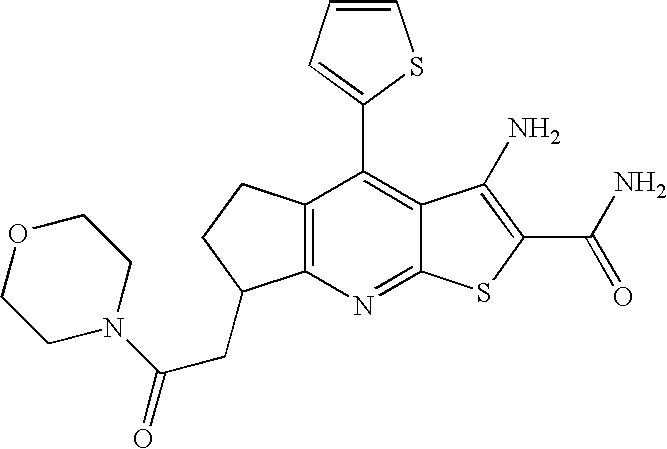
C12=C(C(C3=CC=CS3)=C3C(=N1)SC(C(N)=O)=C3N)CCC2CC(N1CCOCC1)=O
